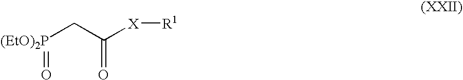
[(EtO)2P](CC(=O)[X][R1])=O
